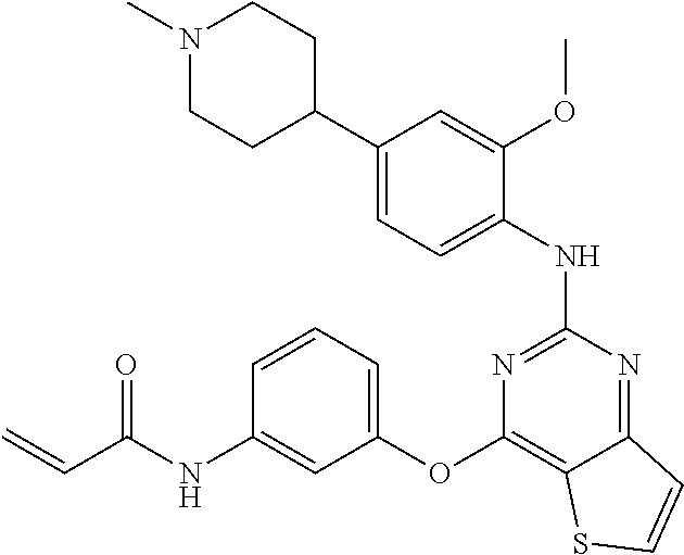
C1(C2=CC=C(NC3=NC(OC4=CC=CC(NC(C=C)=O)=C4)=C4C(=N3)C=CS4)C(OC)=C2)CCN(C)CC1
